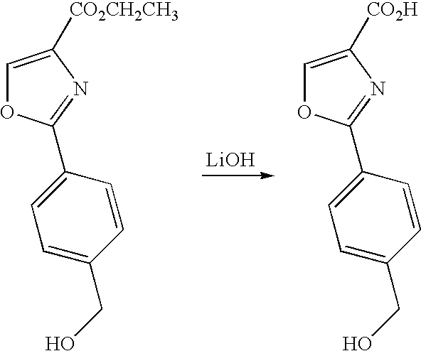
[LiOH].C1=C(CO)C=CC(C2=NC([CO2CH2CH3])=CO2)=C1.C1=C(CO)C=CC(C2=NC([CO2H])=CO2)=C1
